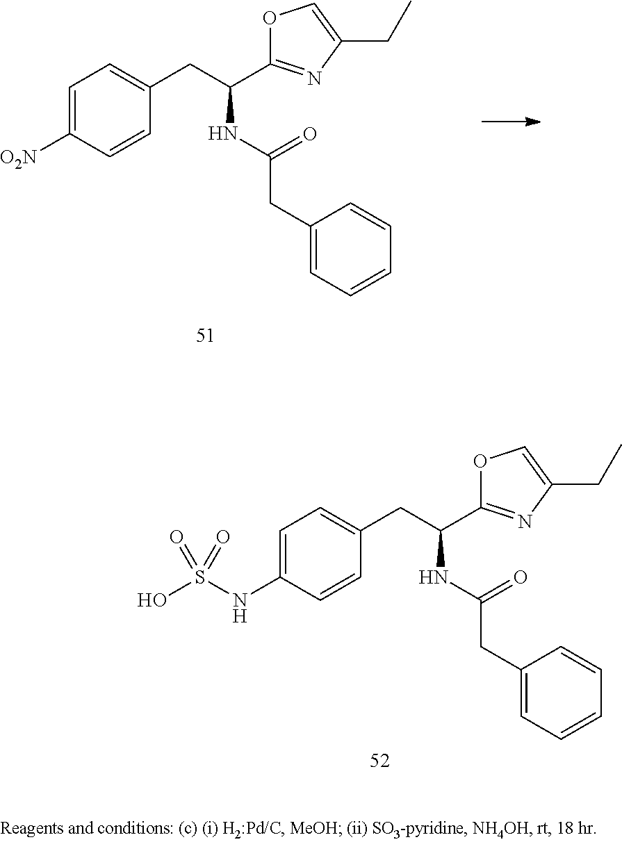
C1=C(NS(O)(=O)=O)C=CC(CC(C2=NC(CC)=CO2)NC(CC2=CC=CC=C2)=O)=C1.C1=C([O2N])C=CC(CC(C2=NC(CC)=CO2)NC(CC2=CC=CC=C2)=O)=C1
